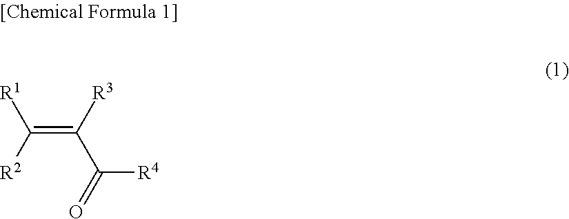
C(=C([R3])C(=O)[R4])([R2])[R1]
